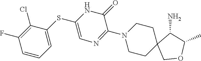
C1(F)=C(Cl)C(SC2=CN=C(N3CCC4(CC3)COC(C)C4N)C(=O)N2)=CC=C1
